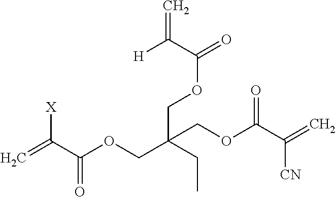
C=C(C(OCC(CC)(COC(C(=C)[CN])=O)COC(=O)C([H])=C)=O)[X]
